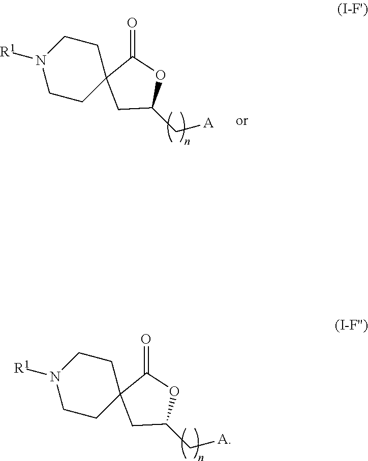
C1(C[A])OC(=O)C2(C1)CCN([R1])CC2.C1(C[A])OC(=O)C2(C1)CCN([R1])CC2
